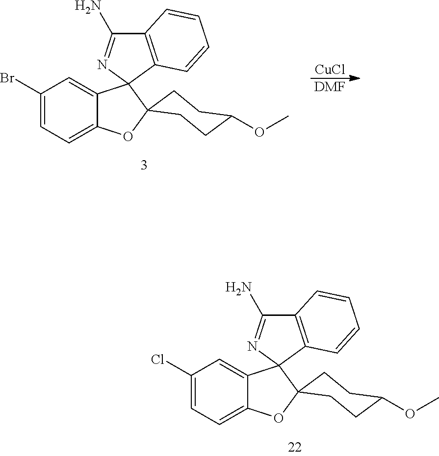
C12=CC=C(Cl)C=C1C1(N=C(N)C3=C1C=CC=C3)C1(O2)CCC(OC)CC1.C12=CC=C(Br)C=C1C1(N=C(N)C3=C1C=CC=C3)C1(O2)CCC(OC)CC1.[CuCl].[DMF]
